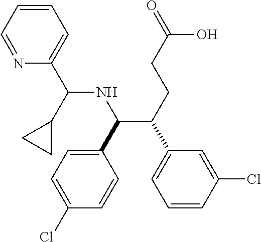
C(C(CCC(O)=O)C1=CC=CC(Cl)=C1)(C1=CC=C(Cl)C=C1)NC(C1CC1)C1=CC=CC=N1
